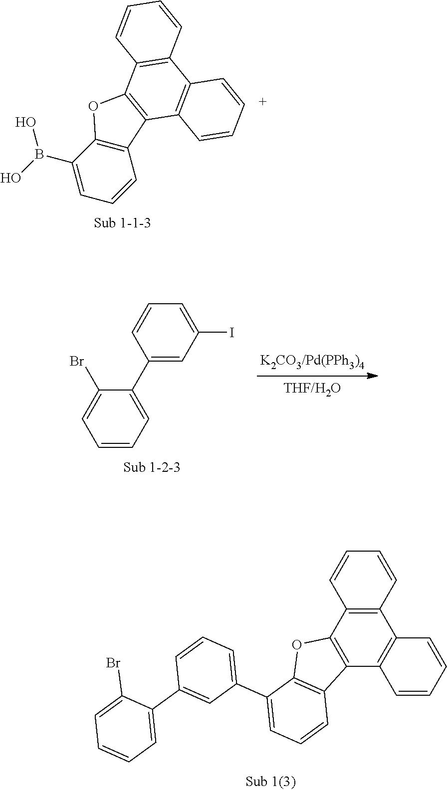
C1(B(O)O)=CC=CC2=C1OC1=C2C2=C(C3=C1C=CC=C3)C=CC=C2.C1=CC=C(C2=CC(I)=CC=C2)C(Br)=C1.C12=C(C3=C(C4=C1C=CC=C4)C=CC=C3)OC1=C2C=CC=C1C1=CC=CC(C2=CC=CC=C2Br)=C1
